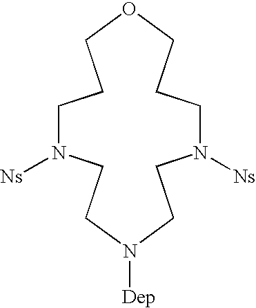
C1N([Ns])CCN([Dep])CCN([Ns])CCCOCC1
